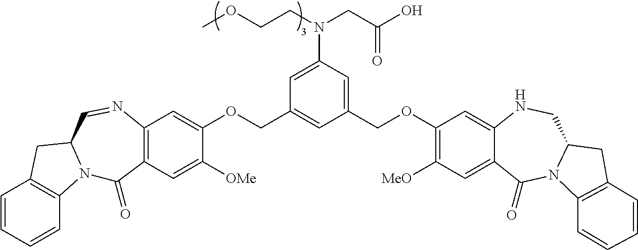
C1=CC=CC2=C1CC1N2C(=O)C2=C(N=C1)C=C(OCC1=CC(COC3=C([MeO])C=C4C(=C3)NCC3N(C4=O)C4=C(C3)C=CC=C4)=CC(N(CCOC)CC(O)=O)=C1)C([OMe])=C2
